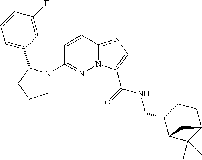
N12C(=NC=C1C(=O)NCC1C3C(C)(C)C(CC1)C3)C=CC(N1CCCC1C1=CC=CC(F)=C1)=N2
